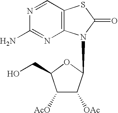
C1=NC(N)=NC2=C1SC(=O)N2C1C([OAc])C([AcO])C(CO)O1
